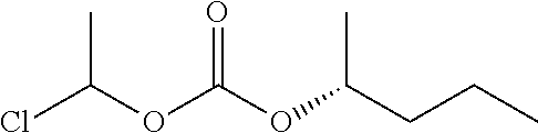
ClC(OC(OC(CCC)C)=O)C
